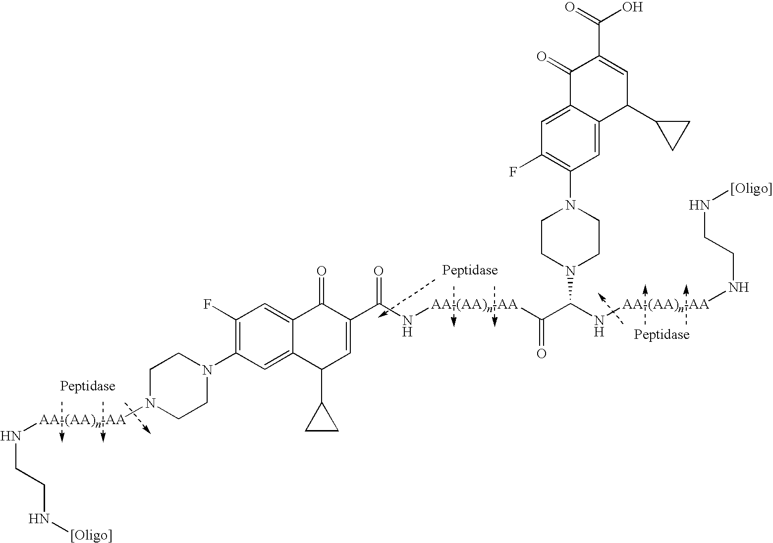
N([AA-(AA)n-AA]N1CCN(C2=C(F)C=C3C(=C2)C(C2CC2)C=C(C(=O)N[AA-(AA)n-AA]C(C(N2CCN(C4=C(F)C=C5C(=C4)C(C4CC4)C=C(C(=O)O)C5=O)CC2)N[AA-(AA)n-AA]NCCN[[Oligo]])=O)C3=O)CC1)CCN[[Oligo]]
